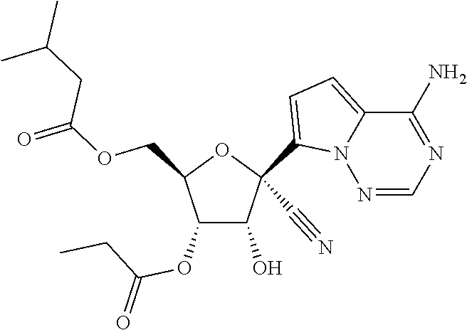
O(CC1C(OC(CC)=O)C(O)C(C#N)(C2=CC=C3N2N=CN=C3N)O1)C(CC(C)C)=O
